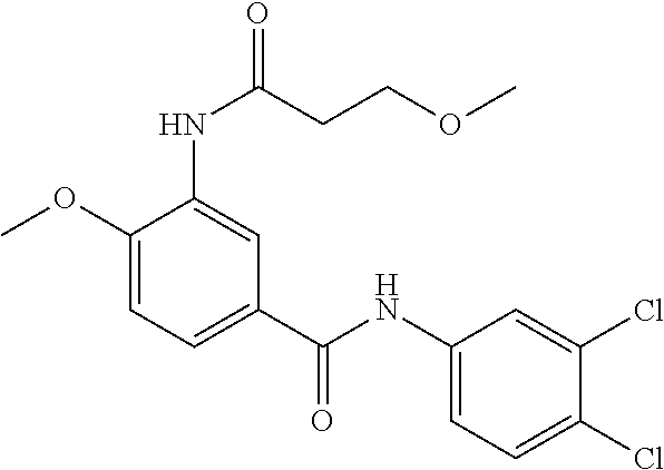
C1(OC)=CC=C(C(NC2=CC=C(Cl)C(Cl)=C2)=O)C=C1NC(=O)CCOC
